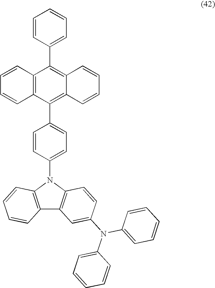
C1=CC(C2=C3C(=C(C4=CC=C(N5C6=C(C7=C5C=CC=C7)C=C(N(C5=CC=CC=C5)C5=CC=CC=C5)C=C6)C=C4)C4=C2C=CC=C4)C=CC=C3)=CC=C1
